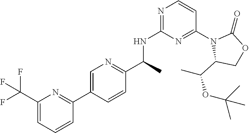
C1(C(F)(F)F)=CC=CC(C2=CN=C(C(NC3=NC=CC(N4C(C(C)OC(C)(C)C)COC4=O)=N3)C)C=C2)=N1
